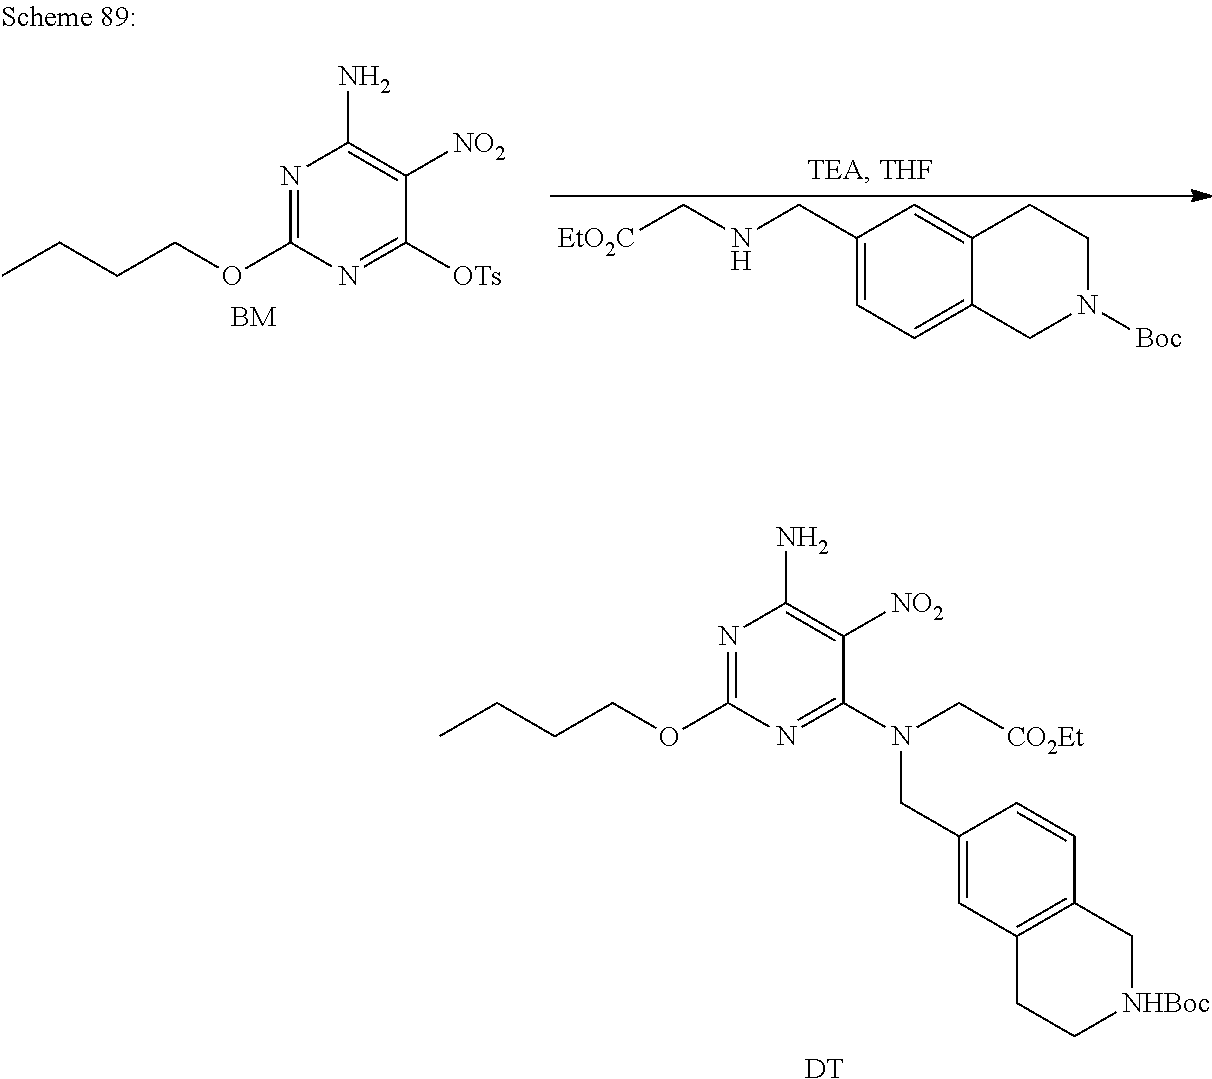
N1=C(OCCCC)N=C(N(C[CO2Et])CC2=CC3=C(C=C2)C[NHBoc]CC3)C([NO2])=C1N.[DT].C1(CNC[EtO2C])=CC=C2C(=C1)CCN([Boc])C2.N1=C(OCCCC)N=C([OTs])C([NO2])=C1N.[BM]
